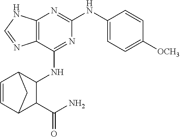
C12=C(C(NC3C4C=CC(C3C(N)=O)C4)=NC(NC3=CC=C([OCH3])C=C3)=N1)N=CN2
